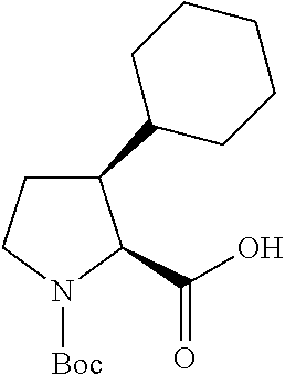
C1(C2CCCCC2)CCN([Boc])C1C(O)=O
